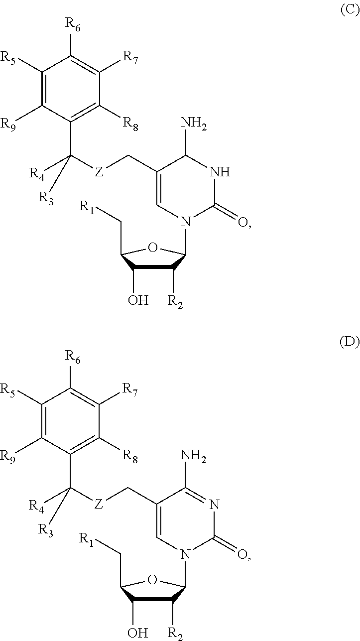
C1([R5])=C([R9])C(C([R4])([R3])[Z]CC2=CN(C3C([R2])C(O)C(C[R1])O3)C(=O)NC2N)=C([R8])C([R7])=C1[R6].C1([R5])=C([R9])C(C([R4])([R3])[Z]CC2=CN(C3C([R2])C(O)C(C[R1])O3)C(=O)N=C2N)=C([R8])C([R7])=C1[R6]
